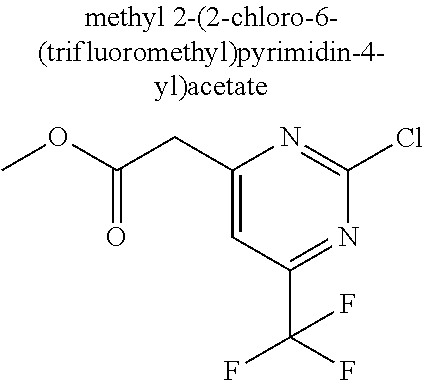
C1(CC(OC)=O)=CC(C(F)(F)F)=NC(Cl)=N1
